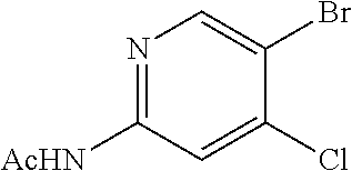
N1=C([AcHN])C=C(Cl)C(Br)=C1
